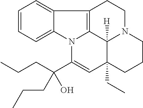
C1=CC=C2C(=C1)C1=C3N2C(C(CCC)(O)CCC)=CC2(CC)C3([H])N(CC1)CCC2
